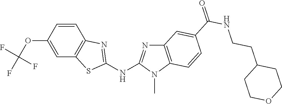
C1(OC(F)(F)F)=CC2=C(C=C1)N=C(NC1=NC3=C(N1C)C=CC(C(NCCC1CCOCC1)=O)=C3)S2
